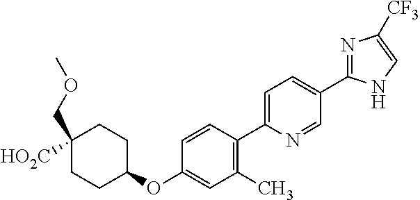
C1(OC2=CC(C)=C(C3=CC=C(C4=NC([CF3])=CN4)C=N3)C=C2)CCC(COC)([HO2C])CC1
